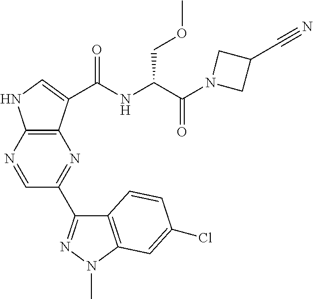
C12=C(N=CC(C3=NN(C)C4=C3C=CC(Cl)=C4)=N1)NC=C2C(NC(C(N1CC(C#N)C1)=O)COC)=O
